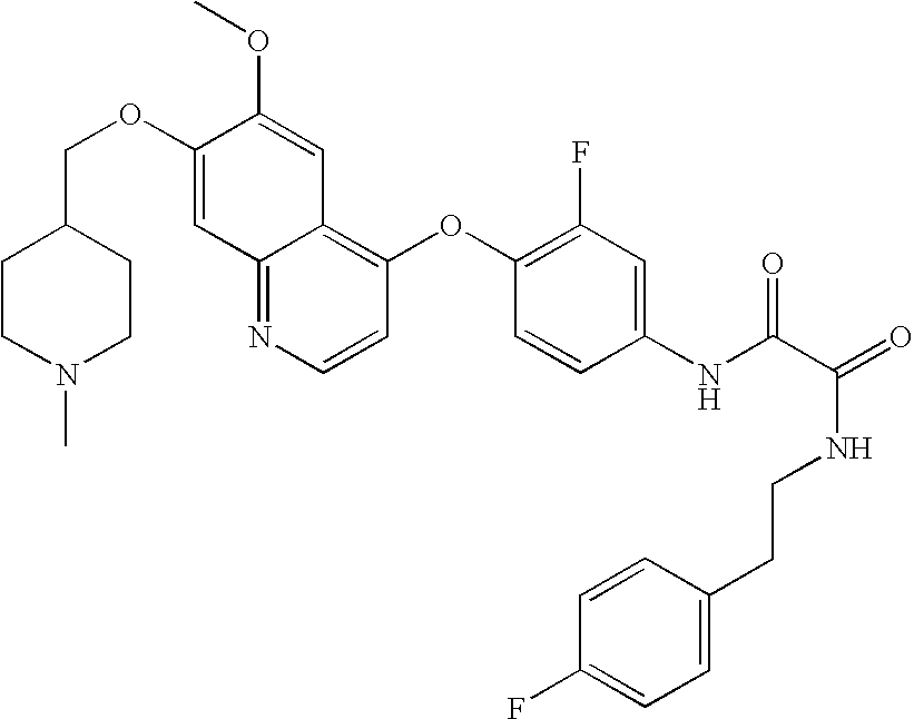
C12=NC=CC(OC3=C(F)C=C(NC(C(NCCC4=CC=C(F)C=C4)=O)=O)C=C3)=C1C=C(OC)C(OCC1CCN(C)CC1)=C2
